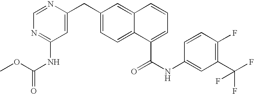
C1(CC2=CC(NC(=O)OC)=NC=N2)=CC=C2C(=C1)C=CC=C2C(NC1=CC(C(F)(F)F)=C(F)C=C1)=O
